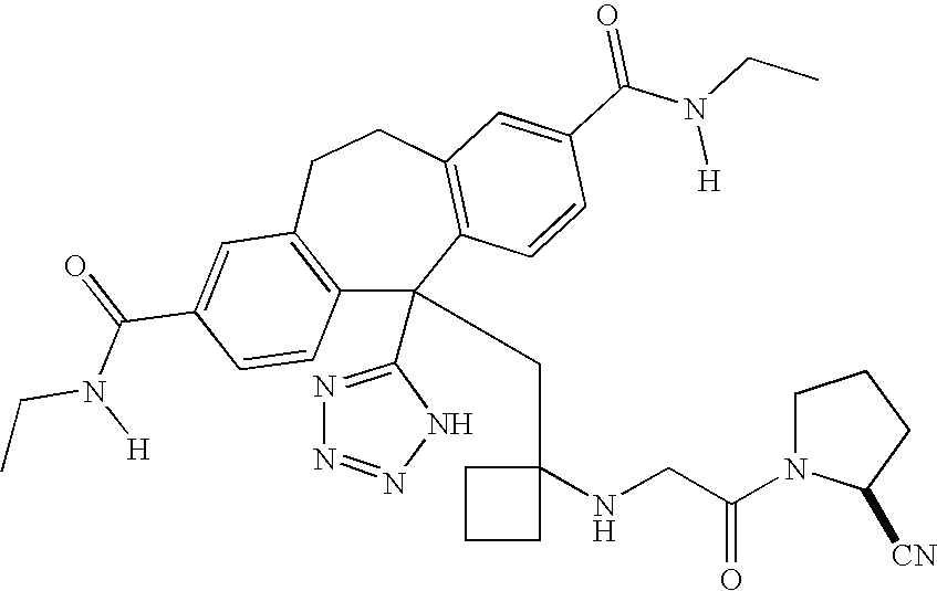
C1(C(=O)N(CC)[H])=CC2=C(C=C1)C(C1=NN=NN1)(CC1(NCC(N3C([CN])CCC3)=O)CCC1)C1=C(CC2)C=C(C(N(CC)[H])=O)C=C1
